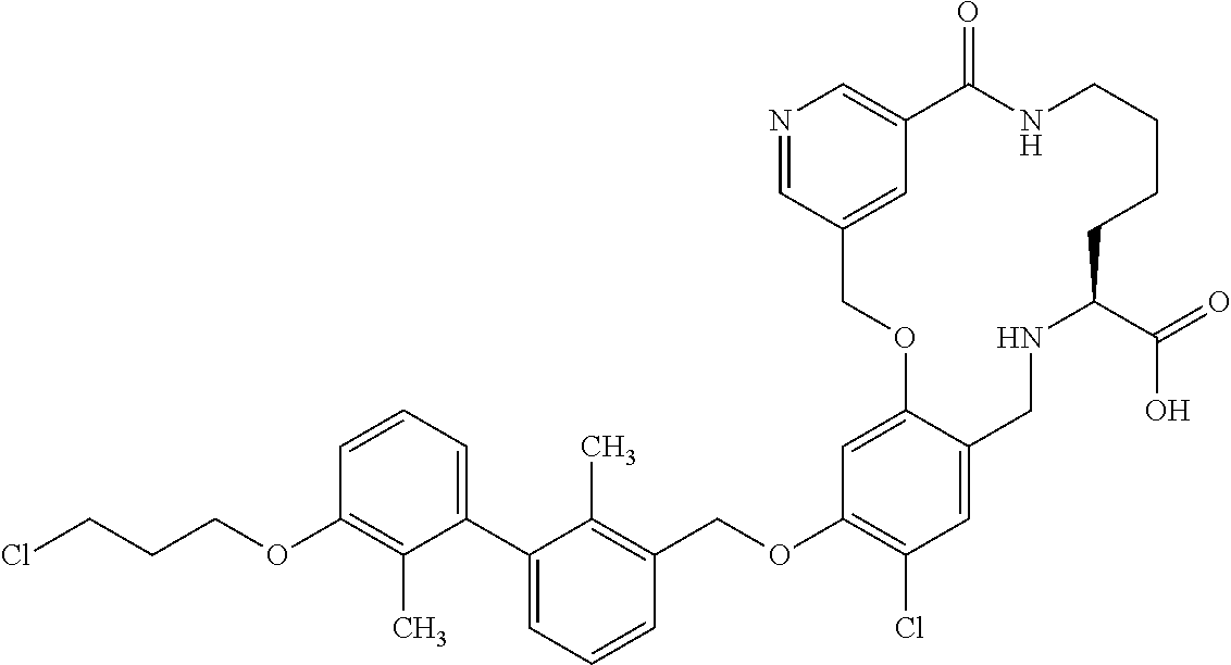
C1(C)=C(OCCCCl)C=CC=C1C1=CC=CC(COC2=C(Cl)C=C3C(=C2)OCC2=CC(=CN=C2)C(=O)NCCCCC(C(=O)O)NC3)=C1C
